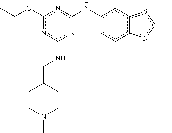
CCOc1nc(Nc2ccc3c(c2)sc(C)n3)nc(NCC2CCN(C)CC2)n1
